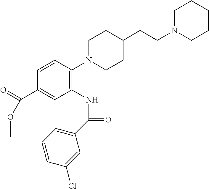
C1=CC(N2CCC(CCN3CCCCC3)CC2)=C(NC(C2=CC=CC(Cl)=C2)=O)C=C1C(=O)OC
